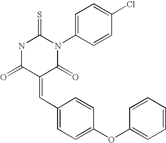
N1C(=O)C(=CC2=CC=C(OC3=CC=CC=C3)C=C2)C(=O)N(C2=CC=C(Cl)C=C2)C1=S
